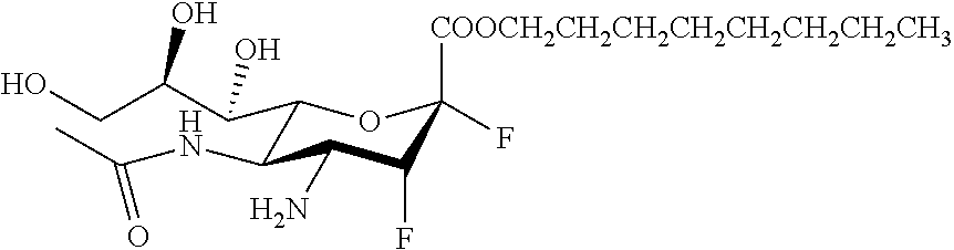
C1(C(C(O)CO)O)C(NC(C)=O)C(N)C(F)C([COOCH2CH2CH2CH2CH2CH2CH2CH3])(F)O1
